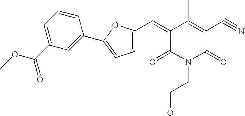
C1(=CC2=CC=C(C3=CC(C(OC)=O)=CC=C3)O2)C(=O)N(CCO)C(=O)C(C#N)=C1C
